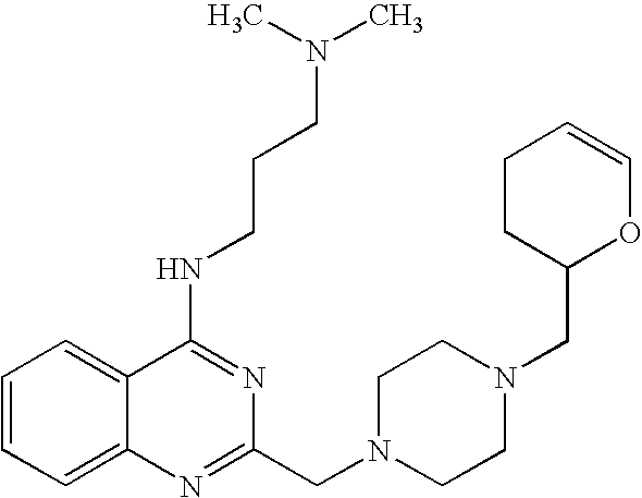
C1=CC=C2C(=C1)C(NCCCN(C)C)=NC(CN1CCN(CC3OC=CCC3)CC1)=N2
